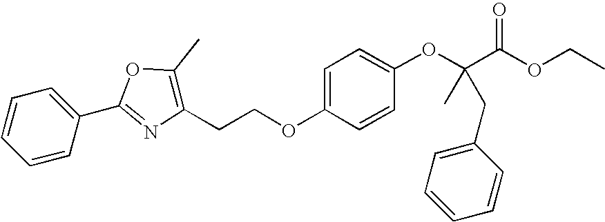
C1=CC(C2=NC(CCOC3=CC=C(OC(C(OCC)=O)(C)CC4=CC=CC=C4)C=C3)=C(C)O2)=CC=C1
